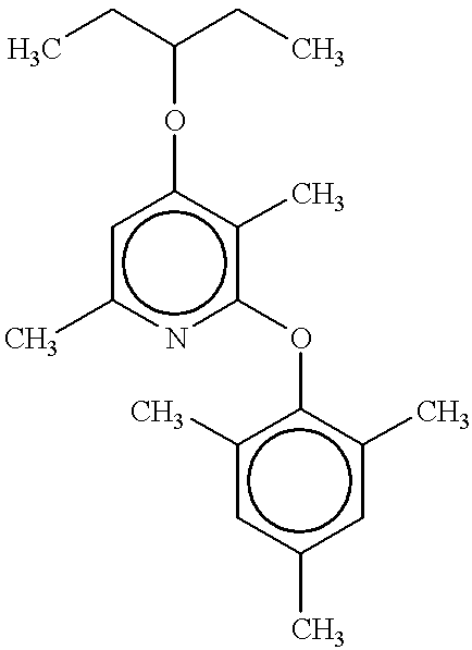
O(C(CC)CC)c1cc(C)nc(Oc2c(C)cc(C)cc2C)c1C
